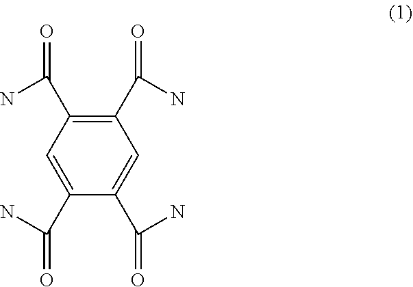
C1=C(C(N)=O)C(C(N)=O)=CC(C(N)=O)=C1C(N)=O
